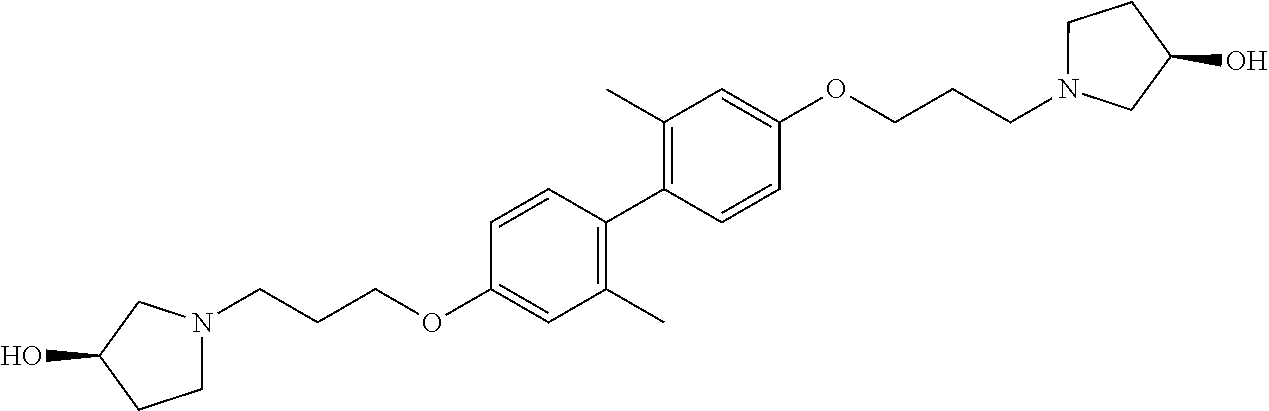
CC1=C(C2=C(C)C=C(OCCCN3CC(O)CC3)C=C2)C=CC(OCCCN2CCC(O)C2)=C1
